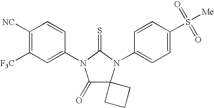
C1([NC])=C([F3C])C=C(N2C(=O)C3(N(C4=CC=C(S(=O)(=O)[Me])C=C4)C2=S)CCC3)C=C1
